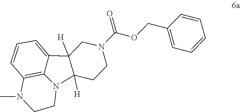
C1=CC=CC=C1COC(N1CC2([H])C([H])(CC1)N1C3=C(C=CC=C23)N(C)CC1)=O
